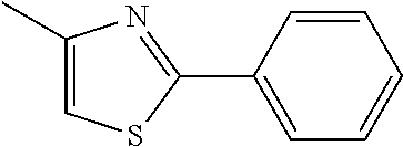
C1(C)=CSC(C2=CC=CC=C2)=N1
